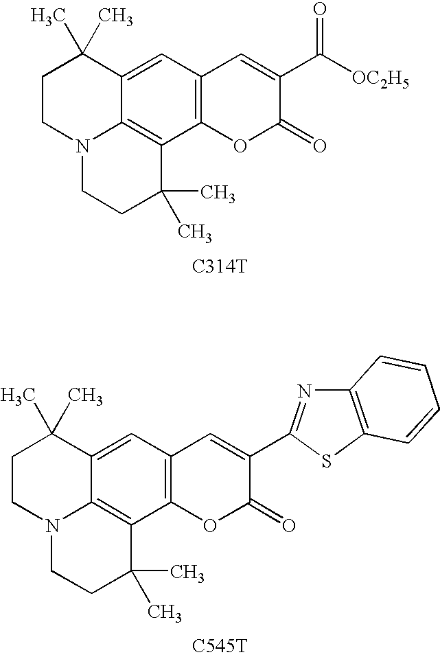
C1CN2C3=C(C(C)(C)CC2)C2=C(C=C3C1(C)C)C=C(C([OC2H5])=O)C(=O)O2.[C314T].[C545T].C1CN2C3=C(C(C)(C)CC2)C2=C(C=C3C1(C)C)C=C(C1=NC3=C(S1)C=CC=C3)C(=O)O2
